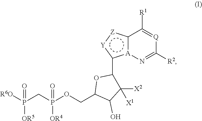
c12[A](c(C3C([X2])([X1])C(O)C(COP(CP([R6O])([OR5])=O)([OR4])=O)O3)[Y]:[Z]1)N=C([R2])[Q]=C2[R1]
